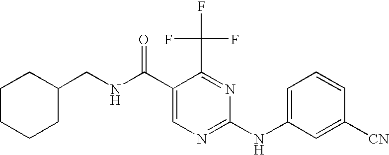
C1CCCC(CNC(C2=CN=C(NC3=CC=CC([CN])=C3)N=C2C(F)(F)F)=O)C1
